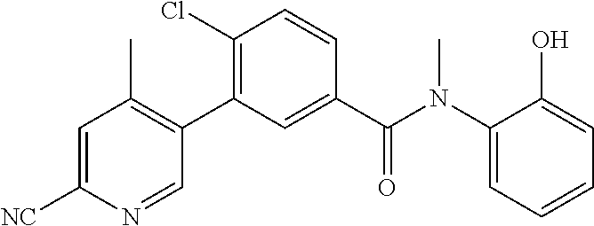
C1=C([NC])N=CC(C2=C(Cl)C=CC(C(N(C3=CC=CC=C3O)C)=O)=C2)=C1C
